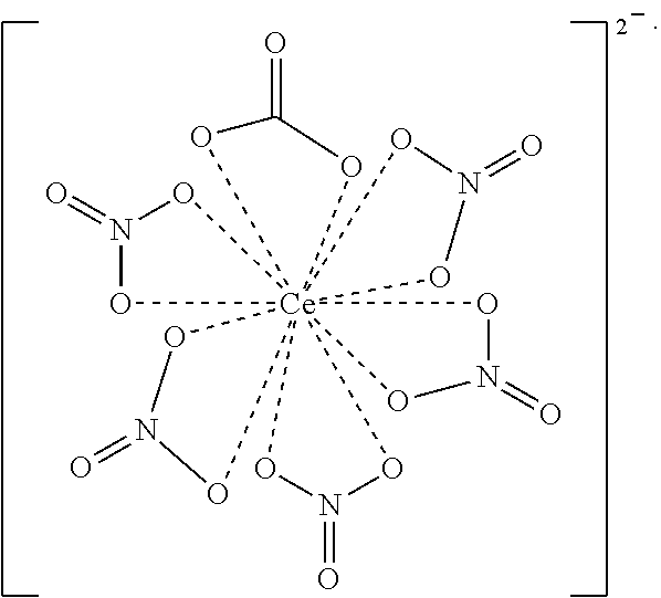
N1(=O)O[Ce]23456(O1)(OC(=O)O2)(ON(=O)O3)(ON(=O)O4)(ON(=O)O5)ON(=O)O6
